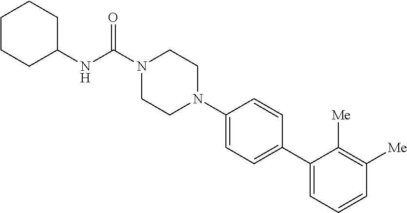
N1(C2=CC=C(C3=CC=CC([Me])=C3[Me])C=C2)CCN(C(NC2CCCCC2)=O)CC1
